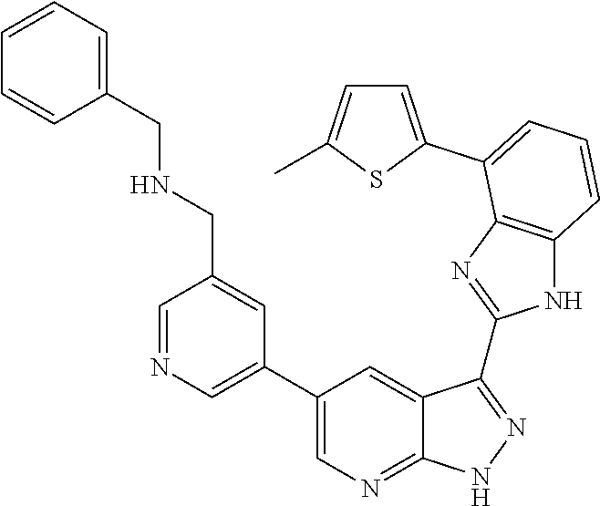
C1=NC=C(C2=CN=C3C(=C2)C(C2=NC4=C(N2)C=CC=C4C2=CC=C(C)S2)=NN3)C=C1CNCC1=CC=CC=C1
